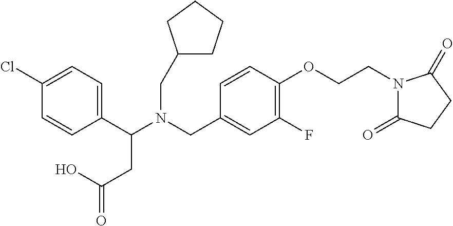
C1(C(N(CC2=CC(F)=C(OCCN3C(=O)CCC3=O)C=C2)CC2CCCC2)CC(=O)O)=CC=C(Cl)C=C1
